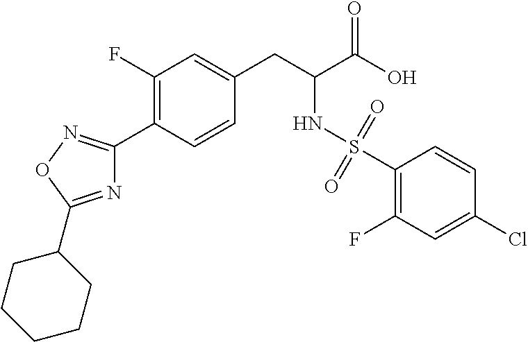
C1(F)=C(C2=NOC(C3CCCCC3)=N2)C=CC(CC(C(O)=O)NS(C2=C(F)C=C(Cl)C=C2)(=O)=O)=C1
